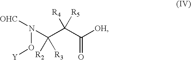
C(C(C([OH])=O)([R4])[R5])(N(O[Y])[OHC])([R2])[R3]
